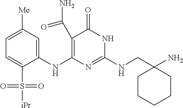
C1(C(N)=O)=C(NC2=CC([Me])=CC=C2S([iPr])(=O)=O)N=C(NCC2(N)CCCCC2)NC1=O
